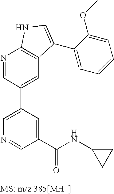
C1=C(C2=CC3=C(N=C2)NC=C3C2=CC=CC=C2OC)C=C(C(NC2CC2)=O)C=N1
